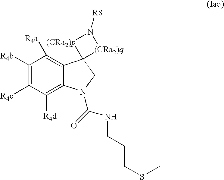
C1([R4b])=C([R4c])C([R4d])=C2C(=C1[R4a])C1(CN2C(NCCCSC)=O)[(CRa2)q]N([R8])[(CRa2)p]1
